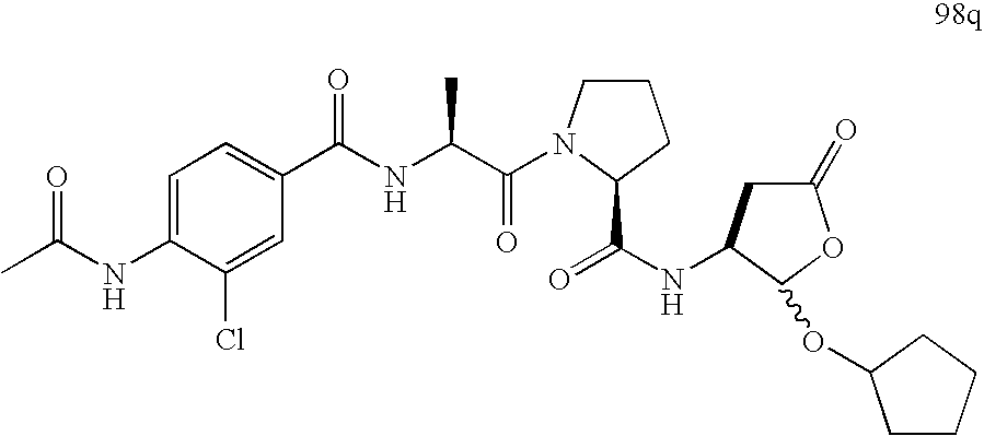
N(C1=CC=C(C(NC(C(=O)N2CCCC2C(=O)NC2CC(=O)OC2OC2CCCC2)C)=O)C=C1Cl)C(C)=O
